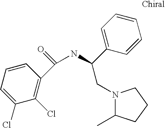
C1=CC=C(Cl)C(Cl)=C1C(NC(C1=CC=CC=C1)CN1C(C)CCC1)=O
